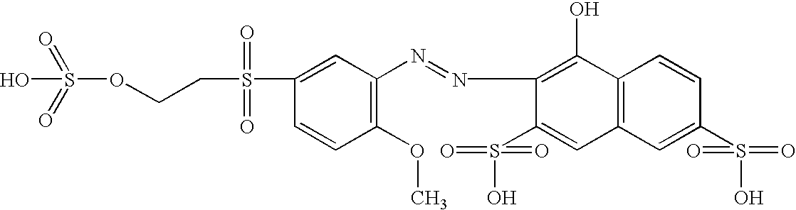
C1(N=NC2=C(OC)C=CC(S(CCOS(=O)(=O)O)(=O)=O)=C2)=C(O)C2=C(C=C1S(O)(=O)=O)C=C(S(O)(=O)=O)C=C2
